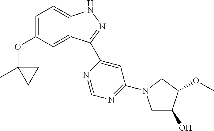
C1=C(OC2(C)CC2)C=C2C(=C1)NN=C2C1=CC(N2CC(O)C(OC)C2)=NC=N1
